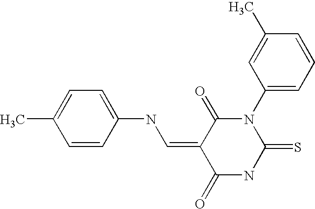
S=C1NC(=O)C(=CNC2=CC=C(C)C=C2)C(=O)N1C1=CC=CC(C)=C1
